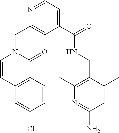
C1=CC2=C(C(=O)N1CC1=CC(C(=O)NCC3=C(C)N=C(N)C=C3C)=CC=N1)C=CC(Cl)=C2
